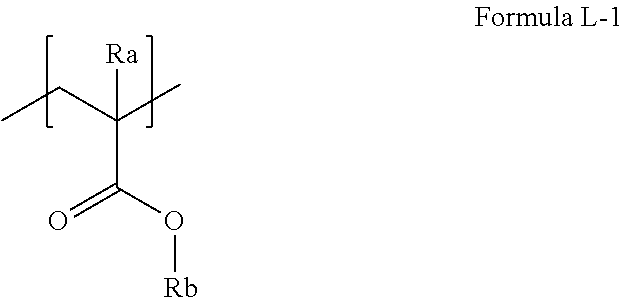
CCC(C)(C(O[Rb])=O)[Ra]
